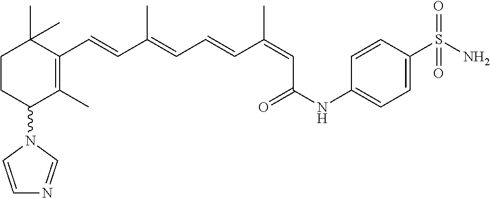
C1CC(N2C=CN=C2)C(C)=C(C=CC(=CC=CC(=CC(NC2=CC=C(S(N)(=O)=O)C=C2)=O)C)C)C1(C)C
